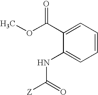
COC(C1=CC=CC=C1NC([Z])=O)=O
